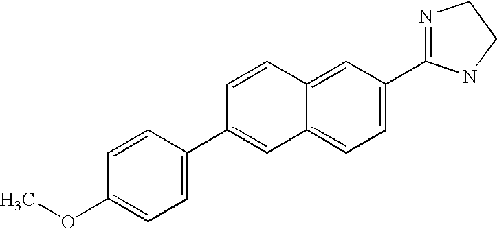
C1=CC2=CC(C3=NCCN3)=CC=C2C=C1C1=CC=C(OC)C=C1
